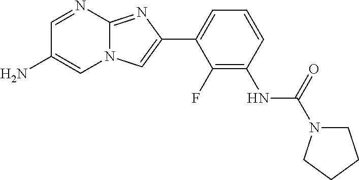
C1=NC2=NC(C3=CC=CC(NC(=O)N4CCCC4)=C3F)=CN2C=C1N
